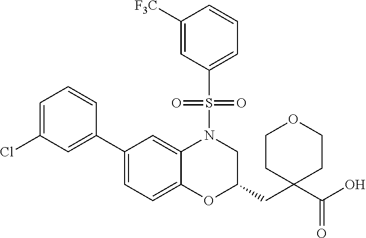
C1(C2=CC=C3C(=C2)N(S(C2=CC=CC([F3C])=C2)(=O)=O)CC(CC2(C(O)=O)CCOCC2)O3)=CC(Cl)=CC=C1
